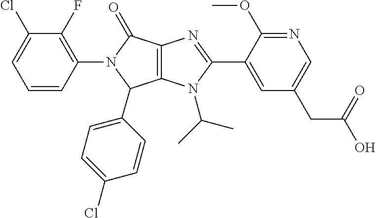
C1=CC(N2C(=O)C3=C(C2C2=CC=C(Cl)C=C2)N(C(C)C)C(C2=CC(CC(O)=O)=CN=C2OC)=N3)=C(F)C(Cl)=C1
